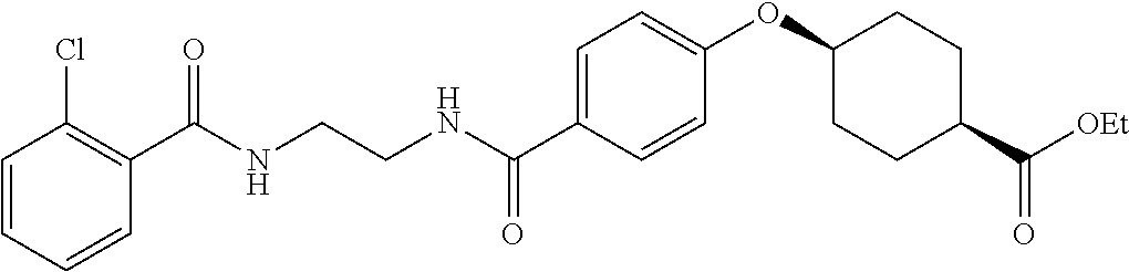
C1=C(C(NCCNC(C2=C(Cl)C=CC=C2)=O)=O)C=CC(OC2CCC(C(=O)[OEt])CC2)=C1
